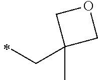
C1(CC)(C)COC1
